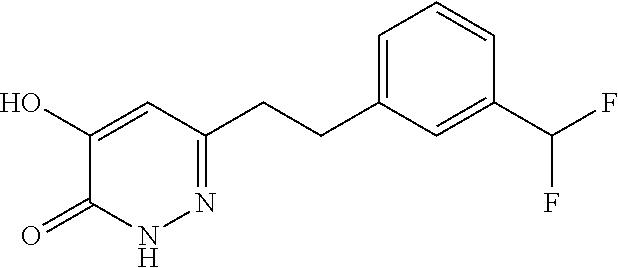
C1(C(F)F)=CC(CCC2=NNC(=O)C(O)=C2)=CC=C1
